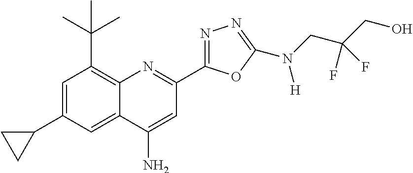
C1=C(C2CC2)C=C2C(=C1C(C)(C)C)N=C(C1=NN=C(N(CC(CO)(F)F)[H])O1)C=C2N
